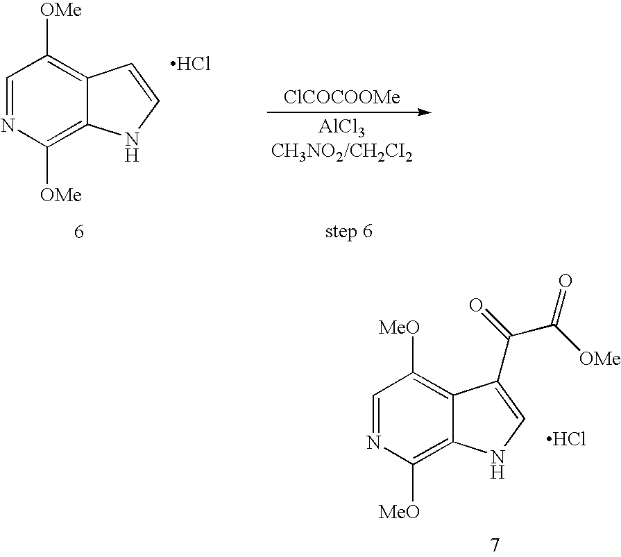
C1=NC([OMe])=C2C(=C1[OMe])C=CN2.Cl.[ClCOCOOMe].Cl.C1=NC([MeO])=C2C(=C1[MeO])C(C(C([OMe])=O)=O)=CN2
